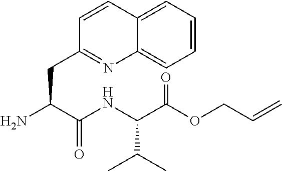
C1=CC=C2C(=C1)N=C(CC(N)C(NC(C(OCC=C)=O)C(C)C)=O)C=C2
